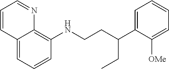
C1=CC=C2C(=C1NCCC(C1=CC=CC=C1[OMe])CC)N=CC=C2
